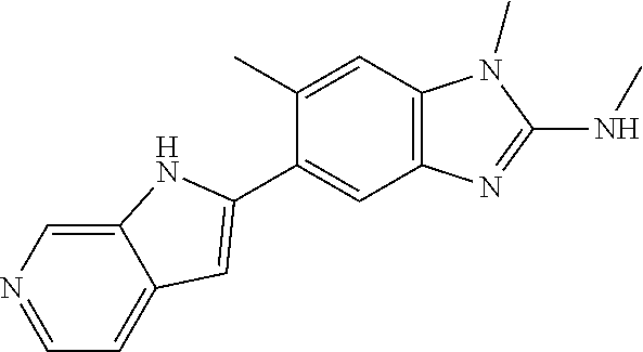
C1(C2=CC3=C(C=C2C)N(C)C(NC)=N3)=CC2=CC=NC=C2N1
